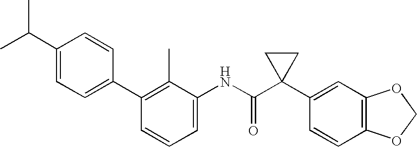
C1(C2=C(C)C(NC(C3(C4=CC5=C(C=C4)OCO5)CC3)=O)=CC=C2)=CC=C(C(C)C)C=C1
